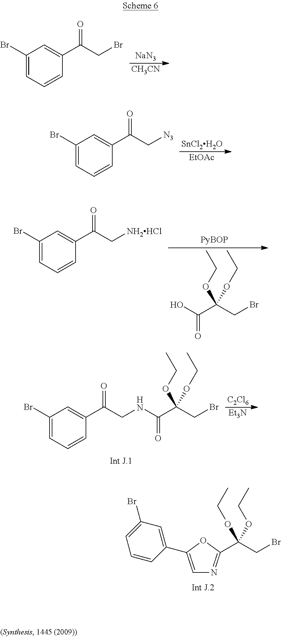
C1(Br)=CC=CC(C(=O)CBr)=C1.[NaN3].[CH3CN].C1(Br)=CC=CC(C(=O)C[N3])=C1.[SnCl2H2O].[EtOAc].C1(Br)=CC=CC(C(=O)C[NH2HCl])=C1.C(=O)(C(CBr)(OCC)OCC)O.C(CBr)(OCC)(OCC)C1=NC=C(C2=CC(Br)=CC=C2)O1.C1(Br)=CC=CC(C(=O)CNC(=O)C(CBr)(OCC)OCC)=C1.[C2Cl6].[Et3N]
